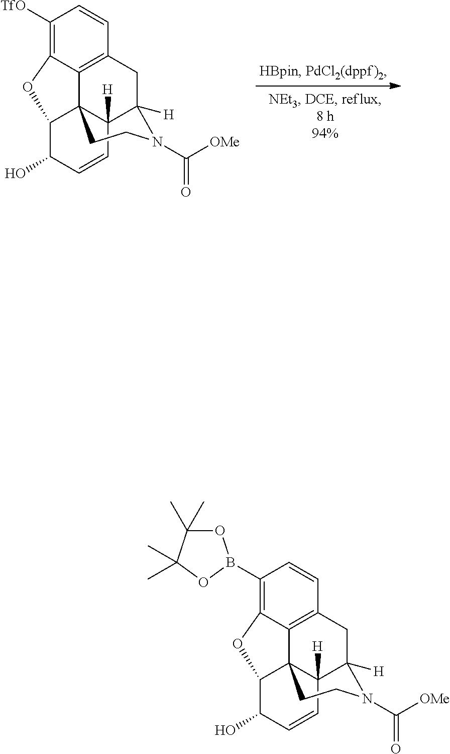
C12([H])C34C5=C(CC1([H])N(C(=O)[OMe])CC3)C=CC([TfO])=C5OC4C(O)C=C2.C12([H])C34C5=C(CC1([H])N(C(=O)[OMe])CC3)C=CC(B1OC(C)(C)C(C)(C)O1)=C5OC4C(O)C=C2
